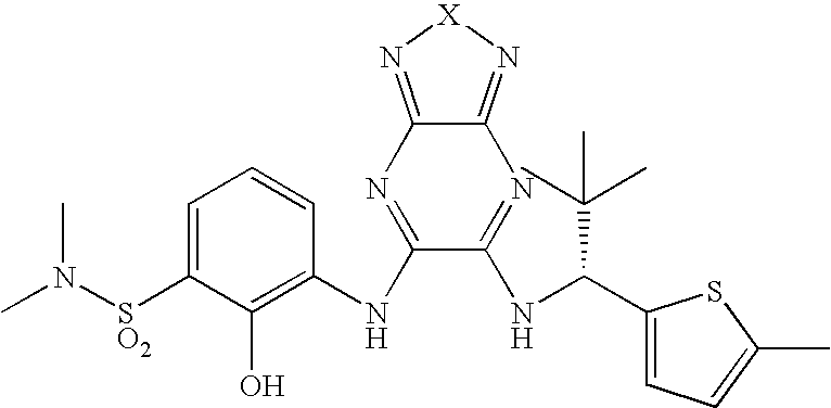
C1=C([SO2]N(C)C)C(O)=C(NC2=NC3=N[X]N=C3N=C2NC(C2=CC=C(C)S2)C(C)(C)C)C=C1
